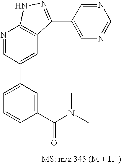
N1=CC(C2=CC=CC(C(N(C)C)=O)=C2)=CC2=C1NN=C2C1=CN=CN=C1
